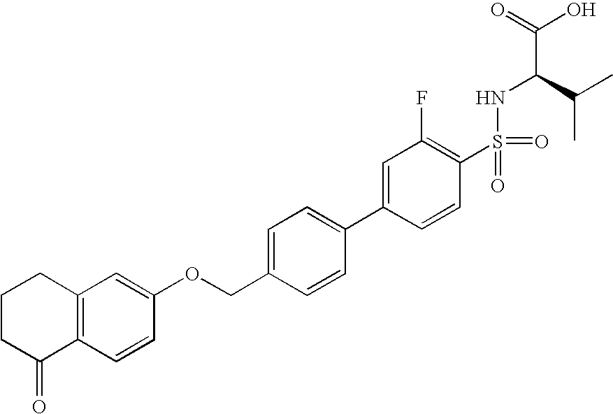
C12=C(C=C(OCC3=CC=C(C4=CC(F)=C(S(=O)(=O)NC(C(=O)O)C(C)C)C=C4)C=C3)C=C1)CCCC2=O
